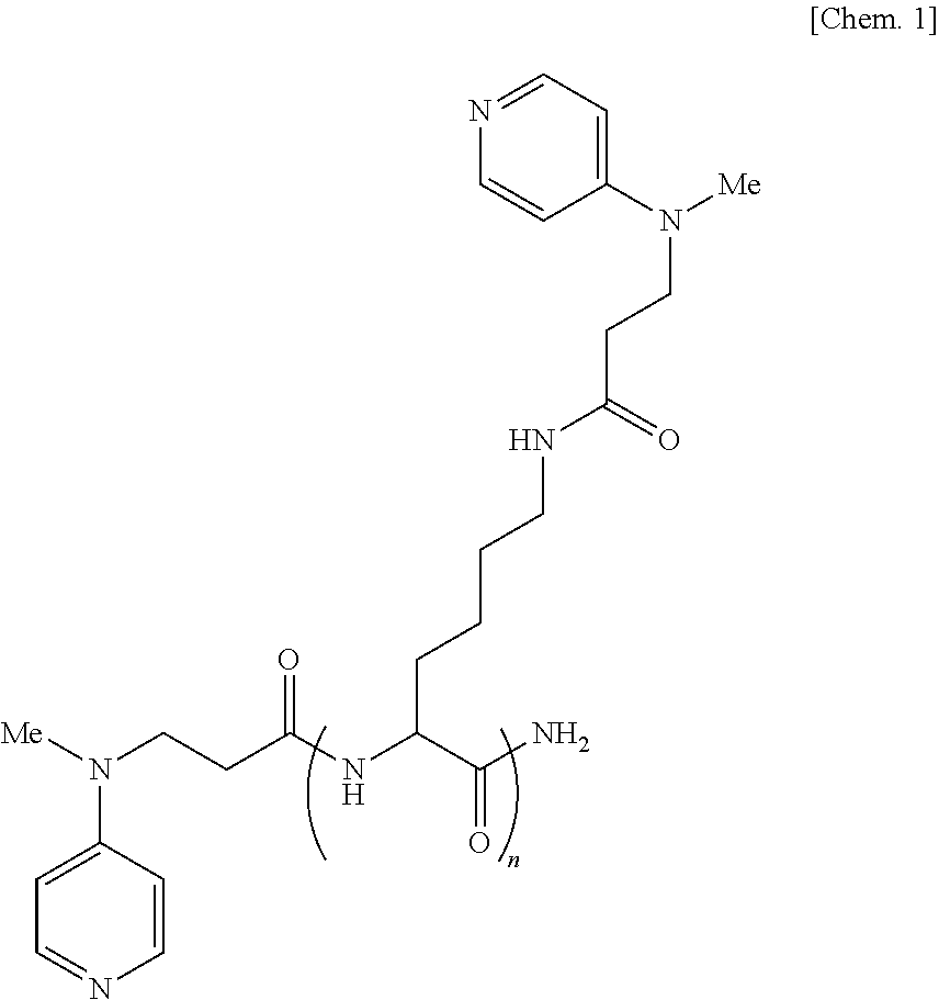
C(N)(C(CCCCNC(CCN([Me])C1=CC=NC=C1)=O)NC(CCN([Me])C1=CC=NC=C1)=O)=O
